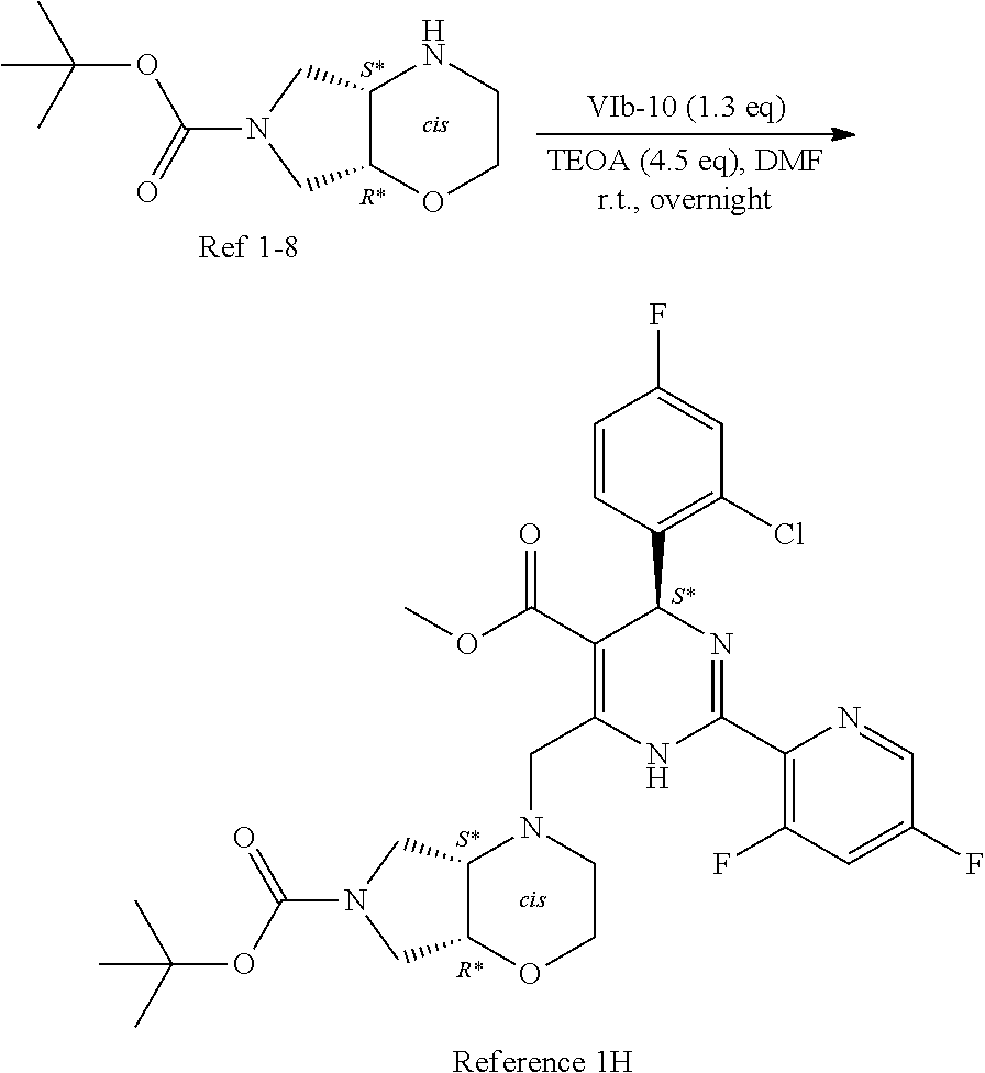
C12CN(C(OC(C)(C)C)=O)CC1OCCN2.[Ref 1-8].C12CN(C(OC(C)(C)C)=O)CC1OCCN2CC1=C(C(OC)=O)C(C2=C(Cl)C=C(F)C=C2)N=C(C2=C(F)C=C(F)C=N2)N1.[Reference 1H]
